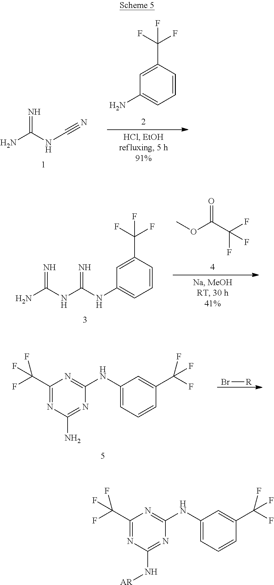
NC(NC#N)=N.C1=C(C(F)(F)F)C=CC=C1N.COC(C(F)(F)F)=O.C1=C(C(F)(F)F)C=CC=C1NC(NC(N)=N)=N.C1(C(F)(F)F)=NC(N)=NC(NC2=CC=CC(C(F)(F)F)=C2)=N1.Br[R].C1(C(F)(F)F)=NC(N[AR])=NC(NC2=CC=CC(C(F)(F)F)=C2)=N1
